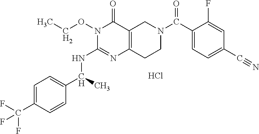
C1=C(C(F)(F)F)C=CC(C(C)NC2=NC3=C(C(=O)N2OCC)CN(C(=O)C2=CC=C(C#N)C=C2F)CC3)=C1.Cl
